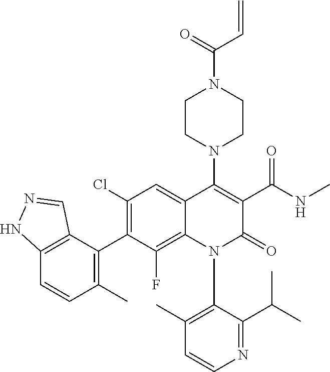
C12=C(C(C3=C(Cl)C=C4C(=C3F)N(C3=C(C)C=CN=C3C(C)C)C(=O)C(C(NC)=O)=C4N3CCN(C(=O)C=C)CC3)=C(C)C=C1)C=NN2
